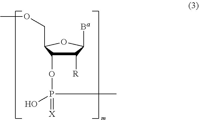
C1([R])C(OP(C)(=[X])O)C(COC)OC1[Ba]
